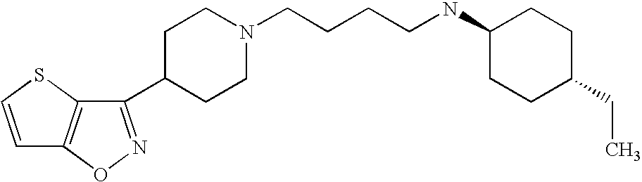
C1=CSC2=C1ON=C2C1CCN(CCCCNC2CCC(CC)CC2)CC1
